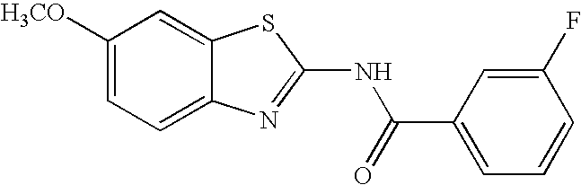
C1([H3CO])=CC=C2C(=C1)SC(NC(=O)C1=CC=CC(F)=C1)=N2
